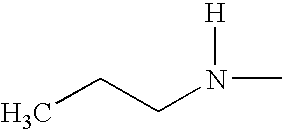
C(N([H])C)CC
